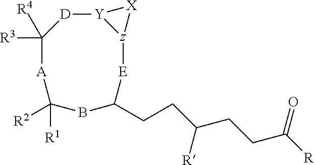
C1([R3])([R4])[A]C([R1])([R2])BC(CCC(CCC([R])=O)[R])[E][z]2[Y]([D]1)[X]2
